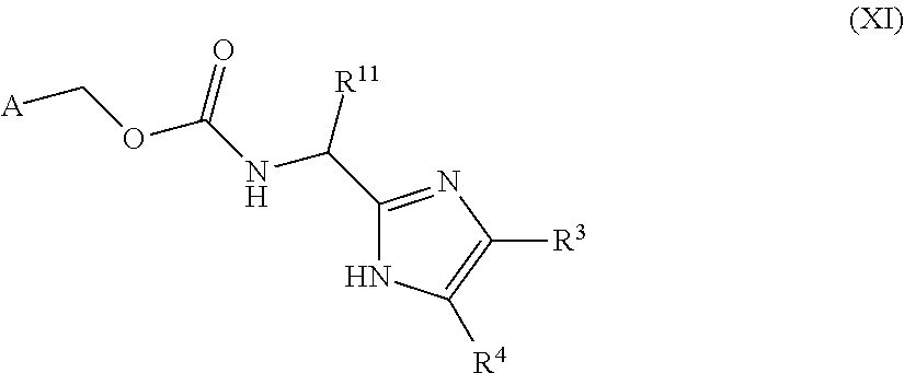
C1(C([R11])NC(OC[A])=O)=NC([R3])=C([R4])N1
